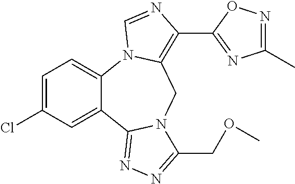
C1=C(Cl)C=C2C(=C1)N1C(=C(C3=NC(C)=NO3)N=C1)CN1C2=NN=C1COC
